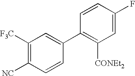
C1([F3C])=C([NC])C=CC(C2=C([CONEt2])C=C(F)C=C2)=C1
